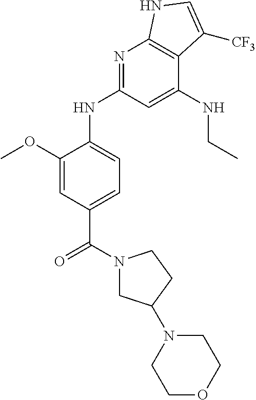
C(C1=CC=C(NC2=NC3=C(C(NCC)=C2)C([CF3])=CN3)C(OC)=C1)(=O)N1CC(N2CCOCC2)CC1
